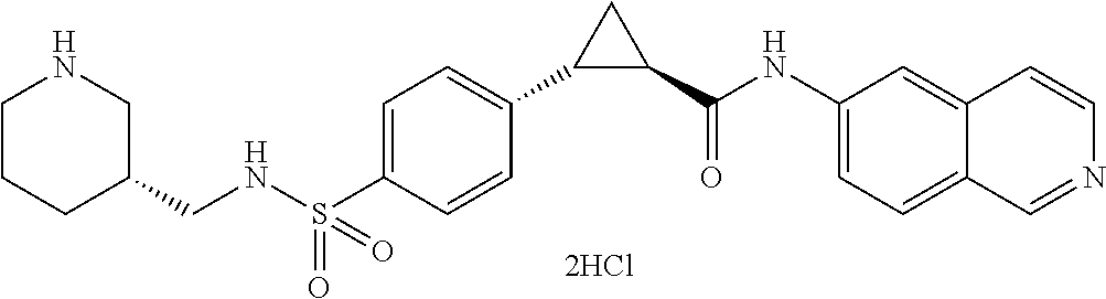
C(C1CNCCC1)NS(C1=CC=C(C2C(C(NC3=CC=C4C(=C3)C=CN=C4)=O)C2)C=C1)(=O)=O
